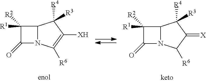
C1([R2])([R1])C(=O)N2C1C([R3])([R4])C([XH])=C2[R6].C1([R2])([R1])C(=O)N2C1C([R3])([R4])C(=[X])C2[R6]
